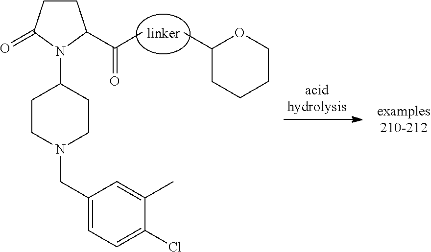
C1CC(=O)N(C2CCN(CC3=CC=C(Cl)C(C)=C3)CC2)C1C(C)=O.CC1CCCCO1
